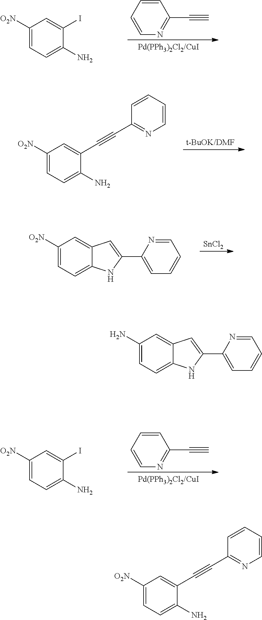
C1=CN=C(C#C)C=C1.C1([O2N])=CC=C(N)C(I)=C1.C1([O2N])=CC=C(N)C(C#CC2=NC=CC=C2)=C1.[SnCl2].C1([O2N])=CC=C2C(=C1)C=C(C1=CC=CC=N1)N2.C1=CN=C(C#C)C=C1.C1([O2N])=CC=C(N)C(I)=C1.C1(N)=CC=C2C(=C1)C=C(C1=CC=CC=N1)N2.C1([O2N])=CC=C(N)C(C#CC2=NC=CC=C2)=C1
